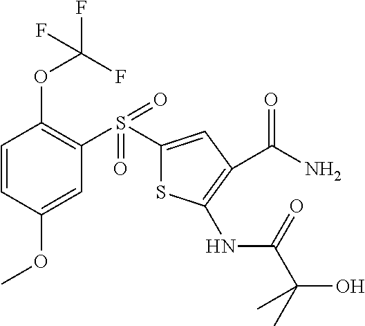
C1=CC(OC)=CC(S(C2=CC(C(N)=O)=C(NC(C(C)(O)C)=O)S2)(=O)=O)=C1OC(F)(F)F
